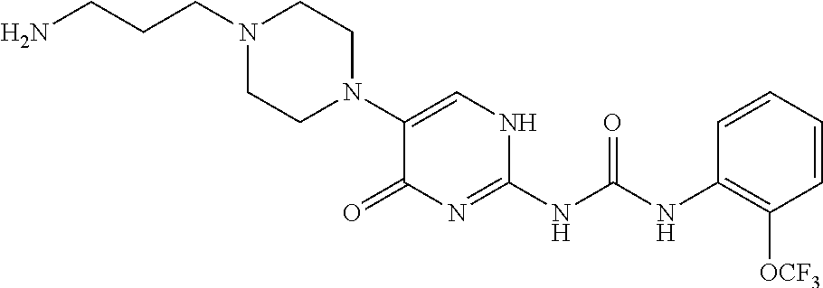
C1(N2CCN(CCCN)CC2)=CNC(NC(NC2=C([OCF3])C=CC=C2)=O)=NC1=O
